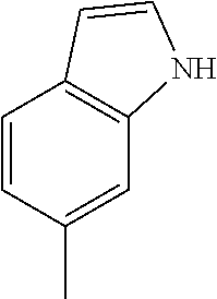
C1=CC(C)=CC2=C1C=CN2
